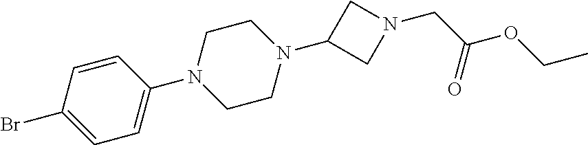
C1=CC(Br)=CC=C1N1CCN(C2CN(CC(OCC)=O)C2)CC1
